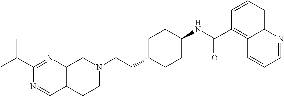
C12=C(CN(CCC3CCC(NC(C4=C5C(=CC=C4)N=CC=C5)=O)CC3)CC1)N=C(C(C)C)N=C2
